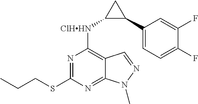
N1=C(SCCC)N=C2C(=C1[ClHHN]C1C(C3=CC=C(F)C(F)=C3)C1)C=NN2C
